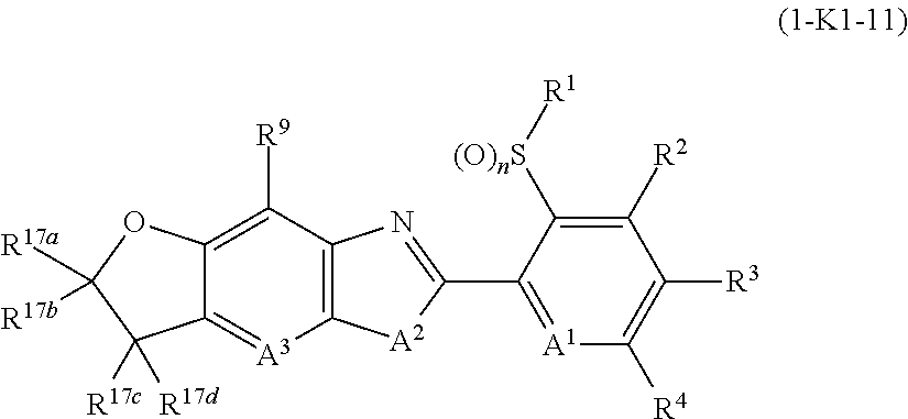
C12=C([R9])C3=C([A3]=C1C([R17c])([R17d])C([R17a])([R17b])O2)[A2]C(C1=[A1]C([R4])=C([R3])C([R2])=C1[(O)nS][R1])=N3
